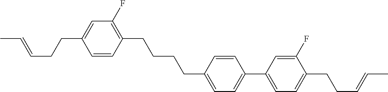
C1=CC(CCCCC2=CC=C(C3=CC=C(CCC=CC)C(F)=C3)C=C2)=C(F)C=C1CCC=CC
